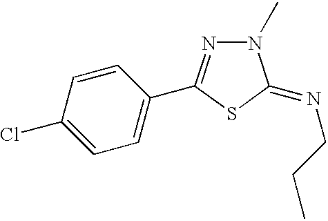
C1=C(Cl)C=CC(C2=NN(C)C(=NCCC)S2)=C1
